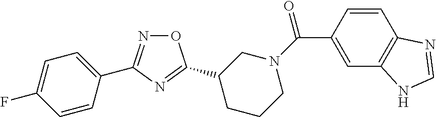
O1N=C(C2=CC=C(F)C=C2)N=C1C1CCCN(C(=O)C2=CC3=C(C=C2)N=CN3)C1
